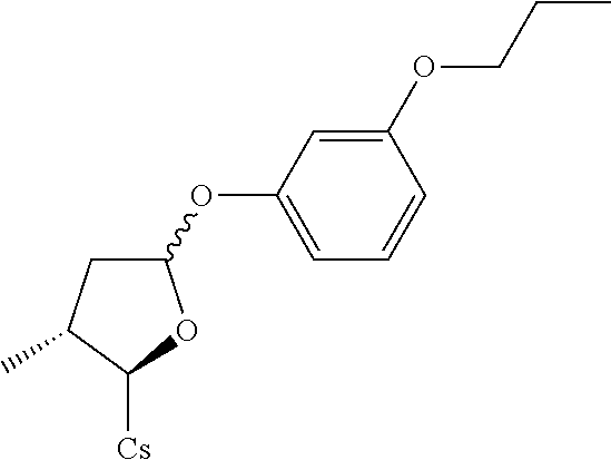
C1(OC2=CC=CC(OCCC)=C2)CC(C)C([Cs])O1
